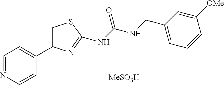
C1=NC=CC(C2=CSC(NC(=O)NCC3=CC=CC([OMe])=C3)=N2)=C1.[MeSO3H]
